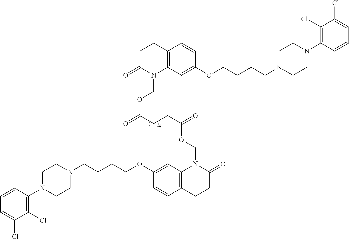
C1=CC(N2CCN(CCCCOC3=CC4=C(C=C3)CCC(=O)N4COC(=O)CCC(OCN3C4=C(C=CC(OCCCCN5CCN(C6=C(Cl)C(Cl)=CC=C6)CC5)=C4)CCC3=O)=O)CC2)=C(Cl)C(Cl)=C1
